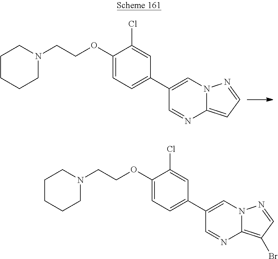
C1(C2=CC=C(OCCN3CCCCC3)C(Cl)=C2)=CN2C(=CC=N2)N=C1.C1(C2=CC=C(OCCN3CCCCC3)C(Cl)=C2)=CN2C(=C(Br)C=N2)N=C1
